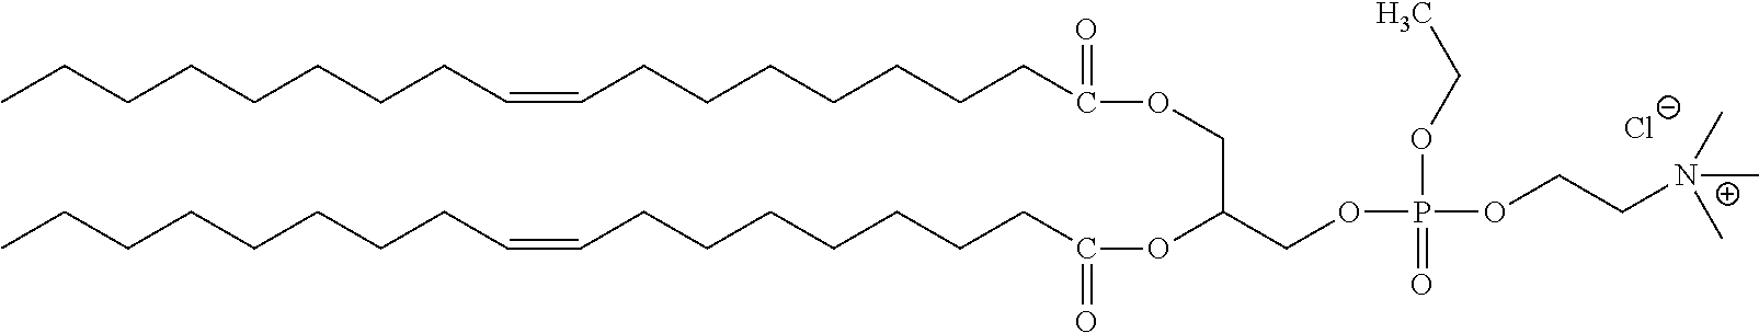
CCCCCCCCC=CCCCCCCCC(OCC(COP(OCC)(=O)OCC[N+](C)(C)C)OC(=O)CCCCCCCC=CCCCCCCCC)=O.[Cl-]
